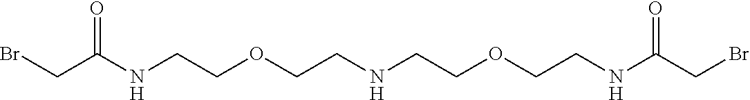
C(C(NCCOCCNCCOCCNC(CBr)=O)=O)Br
